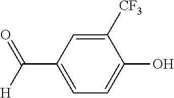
C1([CF3])=CC(C(=O)[H])=CC=C1O
